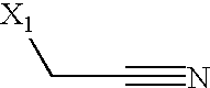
C(C#N)[X1]
